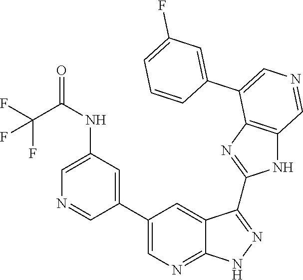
C1=C(NC(=O)C(F)(F)F)C=C(C2=CN=C3C(=C2)C(C2=NC4=C(N2)C=NC=C4C2=CC(F)=CC=C2)=NN3)C=N1
